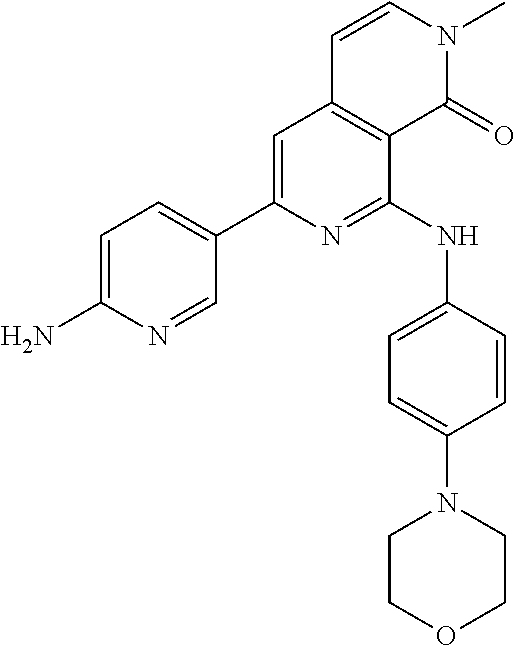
C1=C(N)N=CC(C2=CC3=C(C(NC4=CC=C(N5CCOCC5)C=C4)=N2)C(=O)N(C)C=C3)=C1
